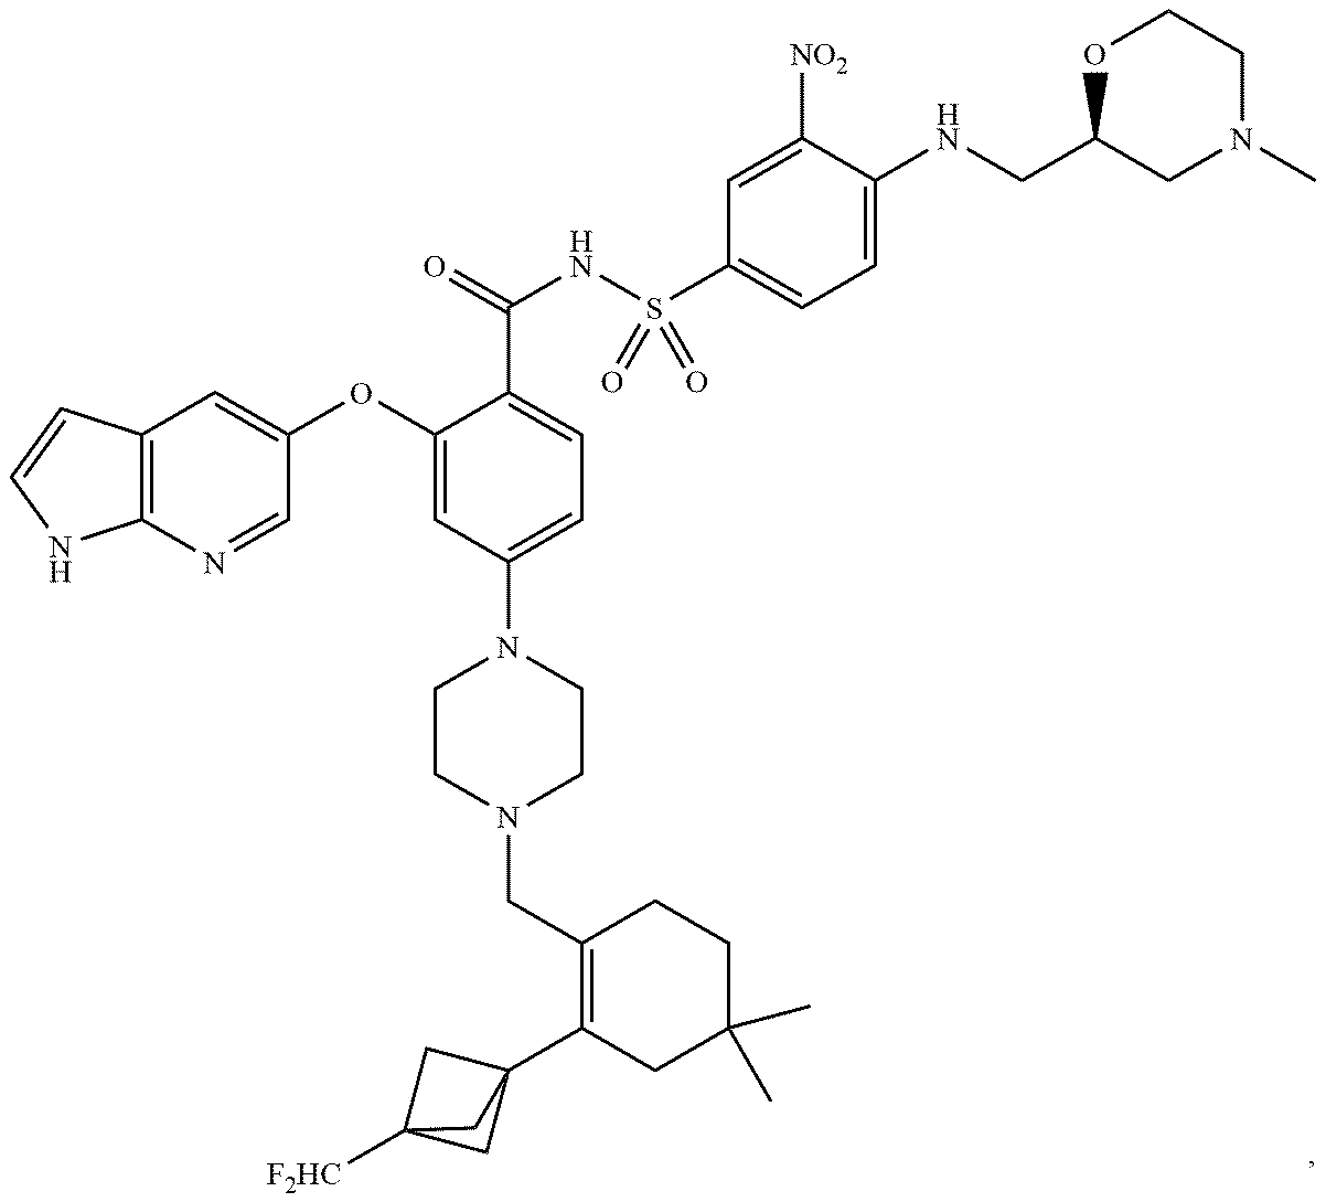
C1(CN2CCN(C3=CC=C(C(NS(C4=CC=C(NCC5CN(C)CCO5)C([NO2])=C4)(=O)=O)=O)C(OC4=CC5=C(N=C4)NC=C5)=C3)CC2)=C(C23CC([F2HC])(C2)C3)CC(C)(C)CC1
